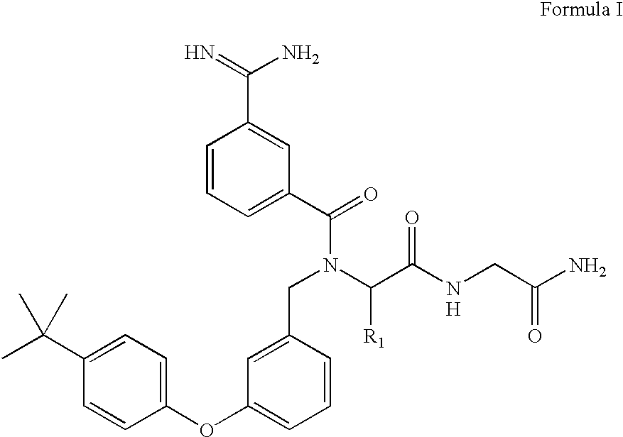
CC(C1=CC=C(OC2=CC=CC(CN(C(C(NCC(N)=O)=O)[R1])C(C3=CC=CC(C(=N)N)=C3)=O)=C2)C=C1)(C)C.[H]
